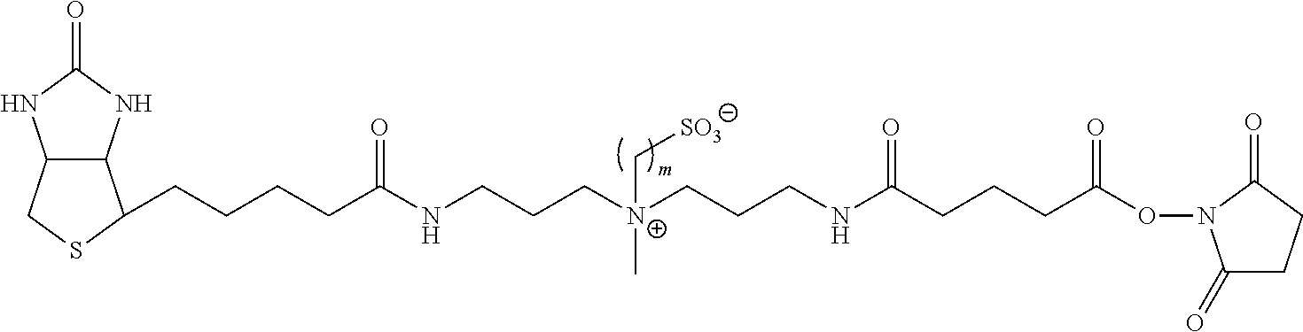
C12C(NC(=O)N1)C(CCCCC(NCCC[N+](CCCNC(CCCC(ON1C(=O)CCC1=O)=O)=O)(C)C[SO3])=O)SC2
